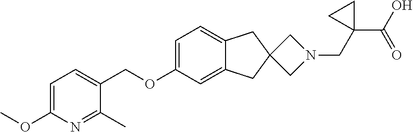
C1=C(OCC2=CC=C(OC)N=C2C)C=C2C(=C1)CC1(C2)CN(CC2(C(O)=O)CC2)C1
